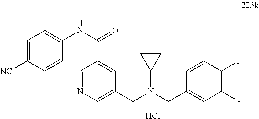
C1=C([NC])C=CC(NC(C2=CC(CN(C3CC3)CC3=CC(F)=C(F)C=C3)=CN=C2)=O)=C1.Cl
